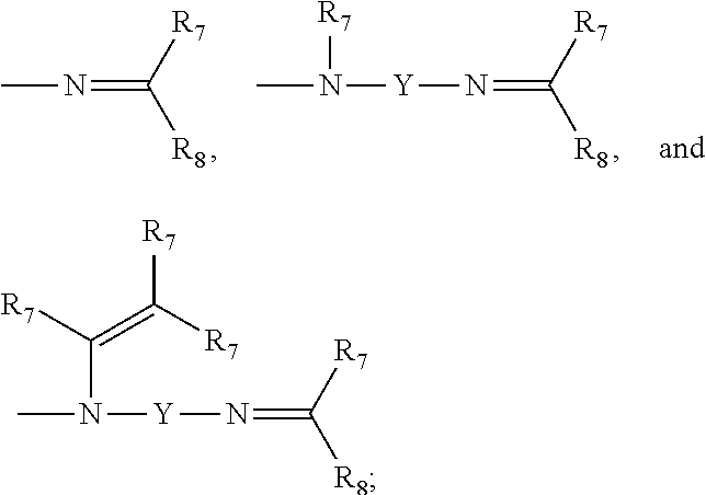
CN=C([R8])[R7].CN([Y]N=C([R8])[R7])[R7].CN([Y]N=C([R8])[R7])C([R7])=C([R7])[R7]
